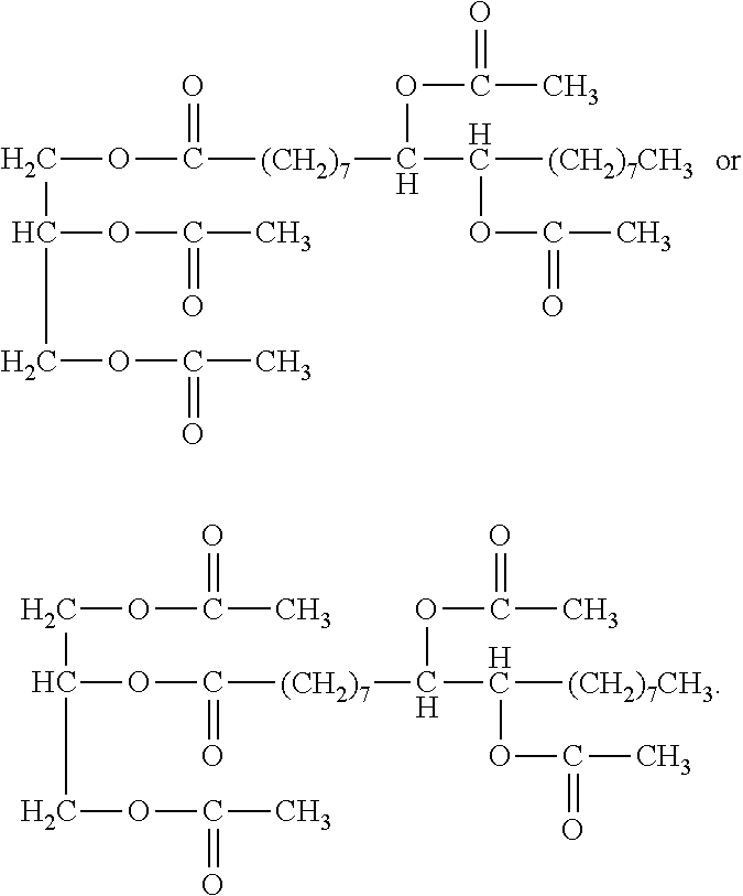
C(C(COC(C)=O)OC(C)=O)OC([(CH2)7]C(OC(=O)C)C([(CH2)7CH3])OC(=O)C)=O.C(C(COC(C)=O)OC([(CH2)7]C(OC(=O)C)C([(CH2)7CH3])OC(=O)C)=O)OC(=O)C
